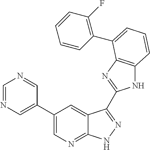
C1(C2=CN=CN=C2)=CN=C2C(=C1)C(C1=NC3=C(N1)C=CC=C3C1=C(F)C=CC=C1)=NN2
